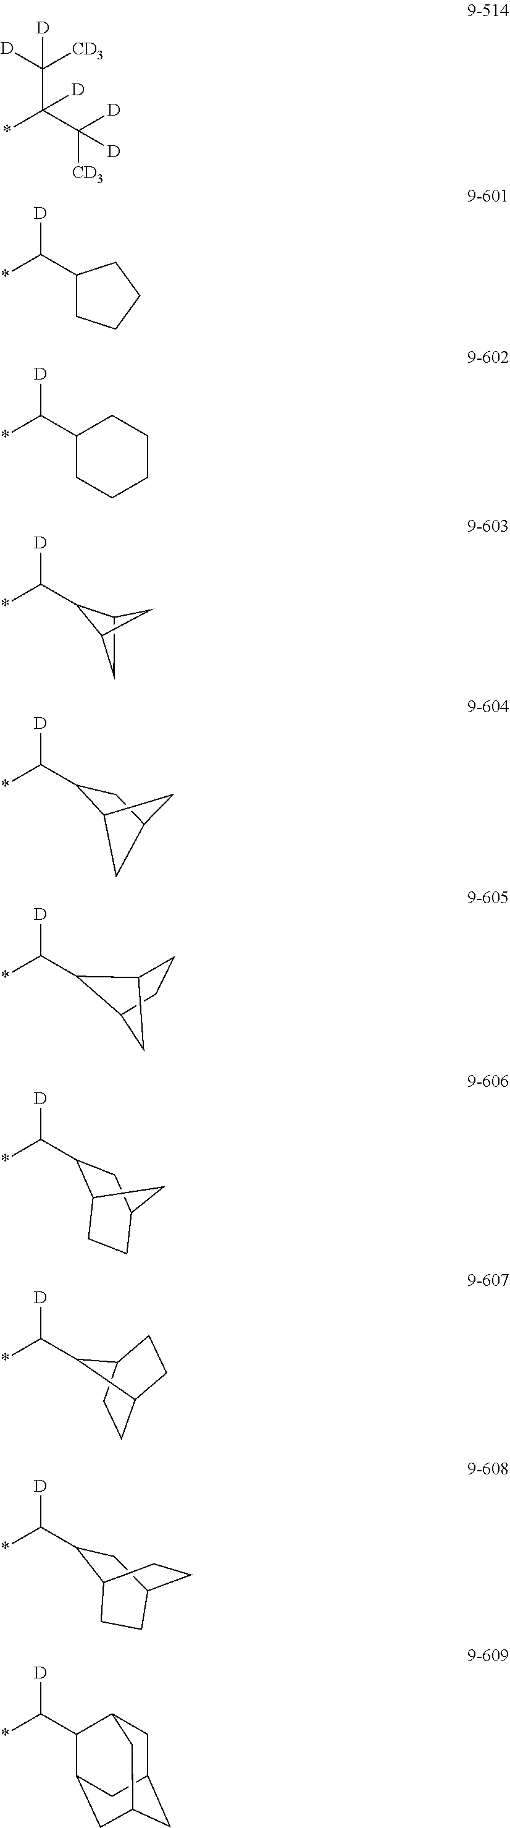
*C([D])C1C2CC1C2.*C(C([CD3])([D])[D])(C([D])([CD3])[D])[D].*C(C1CCCC1)[D].*C(C1CCCCC1)[D].*C([D])C1C2CC(C1)C2.*C([D])C1C2CCC1C2.*C([D])C1C2CCC(C1)C2.*C([D])C1C2CCC1CC2.*C([D])C1CC2CCC1CC2.*C([D])C1C2CC3CC(CC1C3)C2
